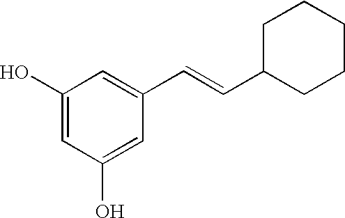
C1(O)=CC(O)=CC(C=CC2CCCCC2)=C1
